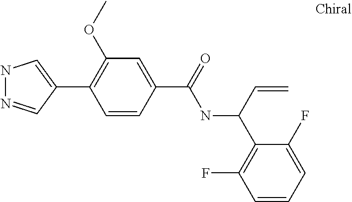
C1(C2=CNN=C2)=C(OC)C=C(C(NC(C=C)C2=C(F)C=CC=C2F)=O)C=C1
